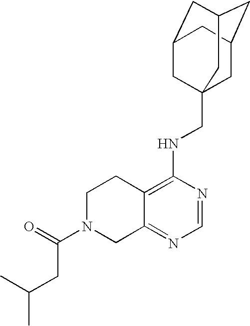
C12=C(NCC34CC5CC(CC(C3)C5)C4)N=CN=C1CN(C(=O)CC(C)C)CC2
